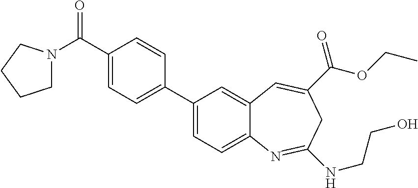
C1(C(=O)N2CCCC2)=CC=C(C2=CC=C3C(=C2)C=C(C(OCC)=O)CC(NCCO)=N3)C=C1
